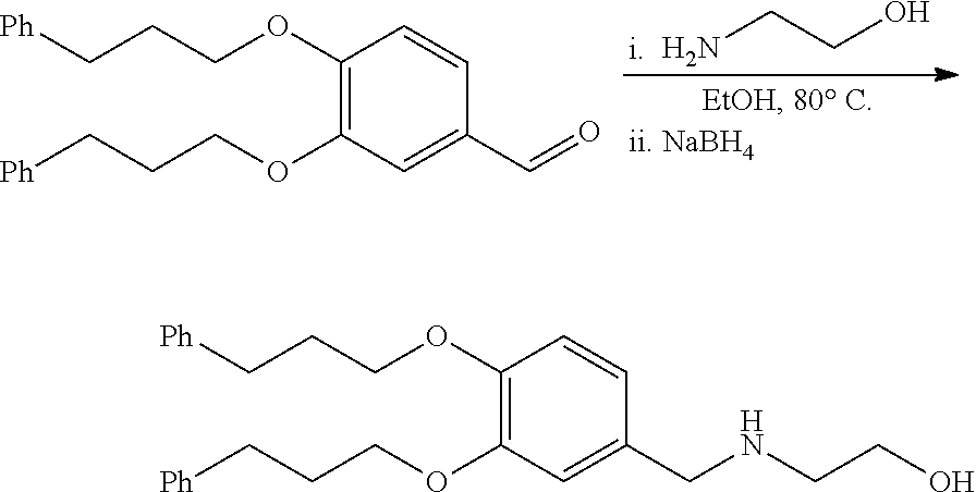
C1(OCCC[Ph])=C(OCCC[Ph])C=C(CNCCO)C=C1.NCCO.C1(OCCC[Ph])=C(OCCC[Ph])C=C(C=O)C=C1
